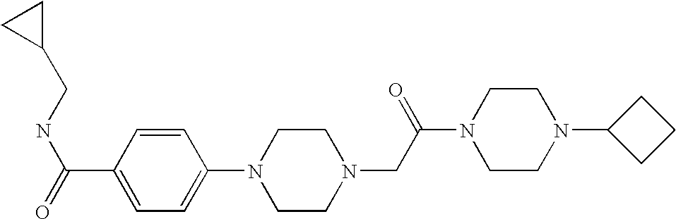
C1(CNC(=O)C2=CC=C(N3CCN(CC(N4CCN(C5CCC5)CC4)=O)CC3)C=C2)CC1
